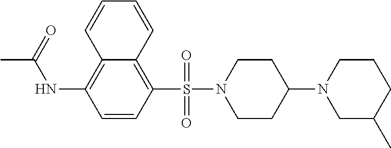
C12=C(NC(=O)C)C=CC(S(N3CCC(N4CC(C)CCC4)CC3)(=O)=O)=C1C=CC=C2
